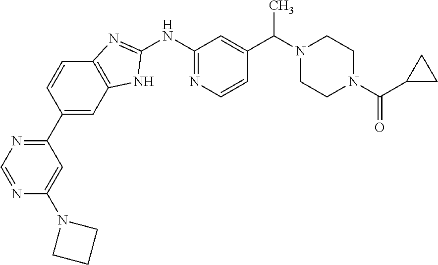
C12=C(C=C(C3=NC=NC(N4CCC4)=C3)C=C1)NC(NC1=NC=CC(C(N3CCN(C(=O)C4CC4)CC3)C)=C1)=N2
